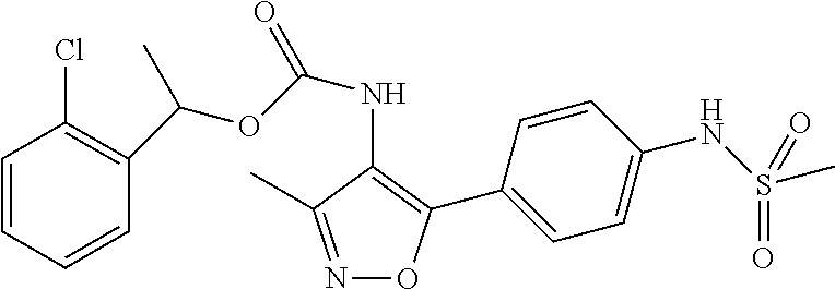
C1=CC=CC(C(OC(NC2=C(C3=CC=C(NS(=O)(=O)C)C=C3)ON=C2C)=O)C)=C1Cl
